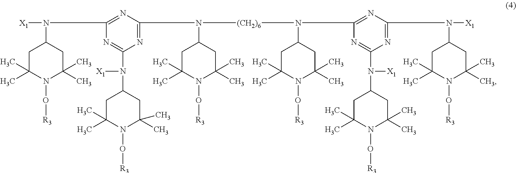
N(C1CC(C)(C)N(O[R3])C(C)(C)C1)([X1])C1=NC(N(C2CC(C)(C)N(O[R3])C(C)(C)C2)[(CH2)6]N(C2CC(C)(C)N(O[R3])C(C)(C)C2)C2=NC(N(C3CC(C)(C)N(O[R3])C(C)(C)C3)[X1])=NC(N([X1])C3CC(C)(C)N(O[R3])C(C)(C)C3)=N2)=NC(N([X1])C2CC(C)(C)N(O[R3])C(C)(C)C2)=N1
